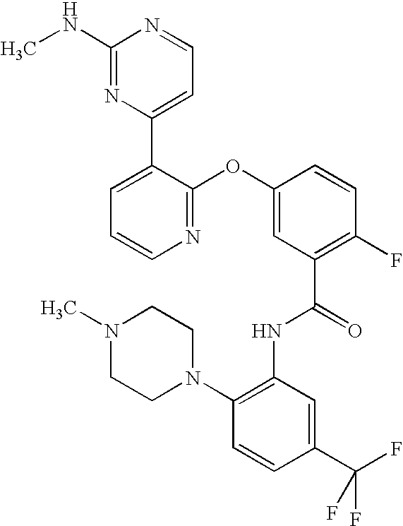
N1=C(OC2=CC(C(=O)NC3=C(N4CCN(C)CC4)C=CC(C(F)(F)F)=C3)=C(F)C=C2)C(C2=CC=NC(NC)=N2)=CC=C1
